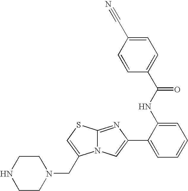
N12C(=NC(C3=CC=CC=C3NC(=O)C3=CC=C(C#N)C=C3)=C1)SC=C2CN1CCNCC1
